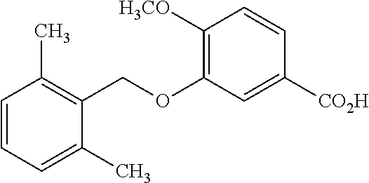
C1=CC(C)=C(COC2=C([H3CO])C=CC([CO2H])=C2)C(C)=C1
